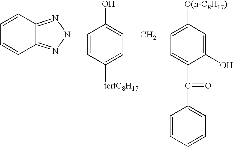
C1=CC2=NN(C3=CC([tertC8H17])=CC(CC4=C([O(n-C8H17)])C=C(O)C(C(=O)C5=CC=CC=C5)=C4)=C3O)N=C2C=C1
